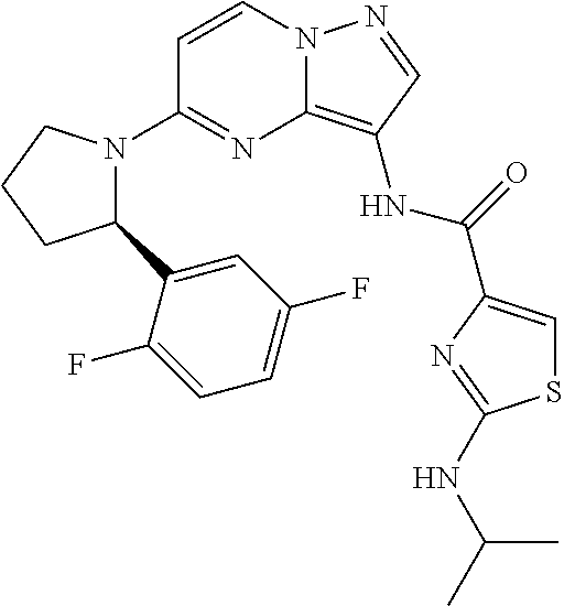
C1=CN2C(=C(NC(=O)C3=CSC(NC(C)C)=N3)C=N2)N=C1N1C(C2=CC(F)=CC=C2F)CCC1
